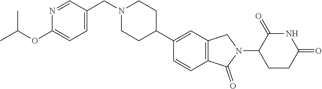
C1=CC2=C(C=C1C1CCN(CC3=CC=C(OC(C)C)N=C3)CC1)CN(C1C(=O)NC(=O)CC1)C2=O
